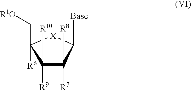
C1([R10])([R9])C([R8])([R7])C([Base])[X]C1([R6])C[R1O]
